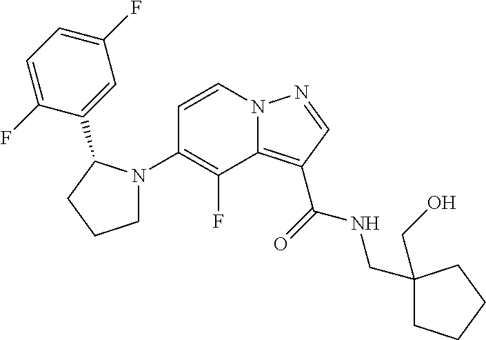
C1(N2CCCC2C2=CC(F)=CC=C2F)=C(F)C2=C(C(=O)NCC3(CO)CCCC3)C=NN2C=C1
